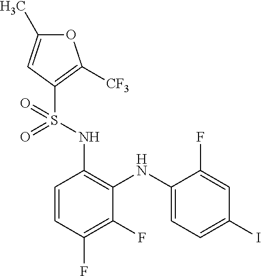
C1=CC(F)=C(F)C(NC2=CC=C(I)C=C2F)=C1NS(C1=C([CF3])OC(C)=C1)(=O)=O
